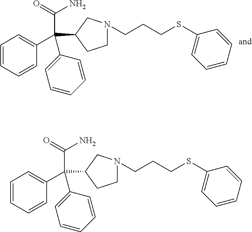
C1N(CCCSC2=CC=CC=C2)CC(C(C2=CC=CC=C2)(C2=CC=CC=C2)C(=O)N)C1.C1N(CCCSC2=CC=CC=C2)CC(C(C2=CC=CC=C2)(C2=CC=CC=C2)C(=O)N)C1
